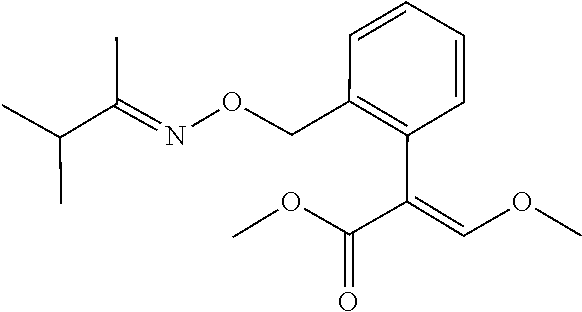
O(C)C=C(C(OC)=O)C1=C(CON=C(C(C)C)C)C=CC=C1
